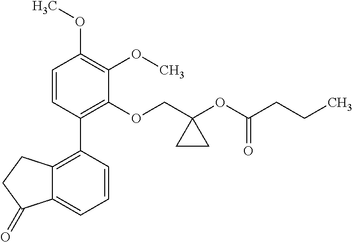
C1=CC(C2=C3C(=CC=C2)C(=O)CC3)=C(OCC2(OC(CCC)=O)CC2)C(OC)=C1OC
